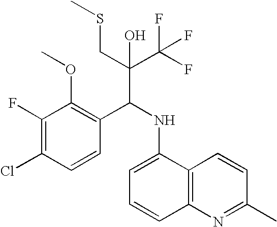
C1(F)=C(Cl)C=CC(C(NC2=CC=CC3=C2C=CC(C)=N3)C(C(F)(F)F)(CSC)O)=C1OC
